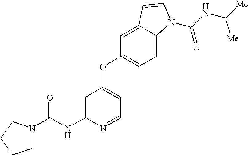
C1=C(NC(=O)N2CCCC2)N=CC=C1OC1=CC=C2C(=C1)C=CN2C(NC([Me])[Me])=O
